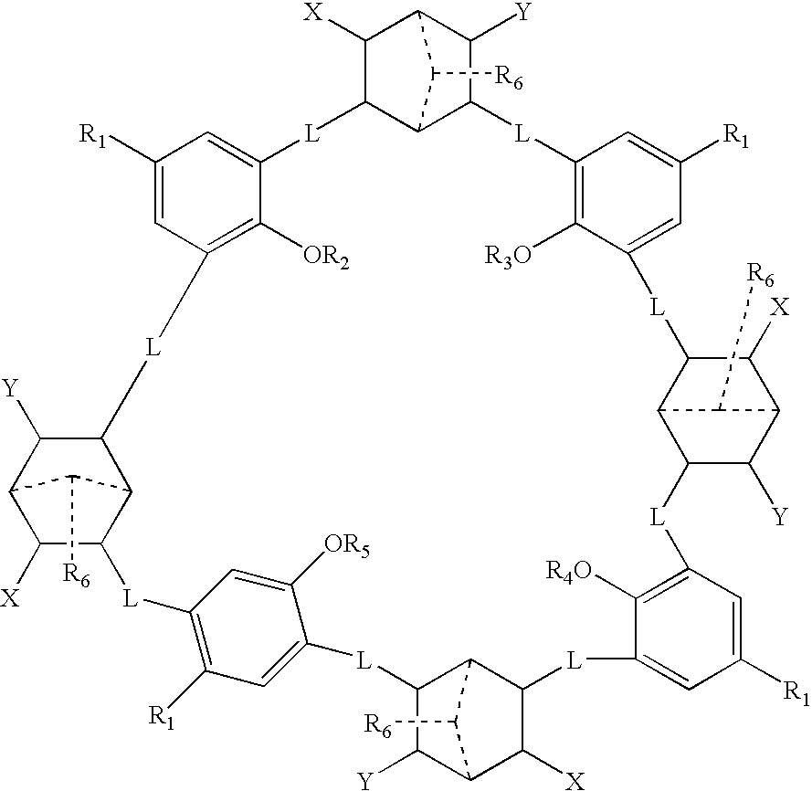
C1([X])C2C3C([R6])C1C([Y])C3[L]C1=C([R3O])C(=CC([R1])=C1)[L]C1C3C(C([Y])C(C1[X])C3[R6])[L]C1=C([R4O])C(=CC([R1])=C1)[L]C1C([X])C3C([Y])C(C1C3[R6])[L]C1=CC([R1])=C(C=C1[OR5])[L]C1C([X])C3C([Y])C([L]C4=C([OR2])C(=CC([R1])=C4)[L]2)C1C3[R6]
